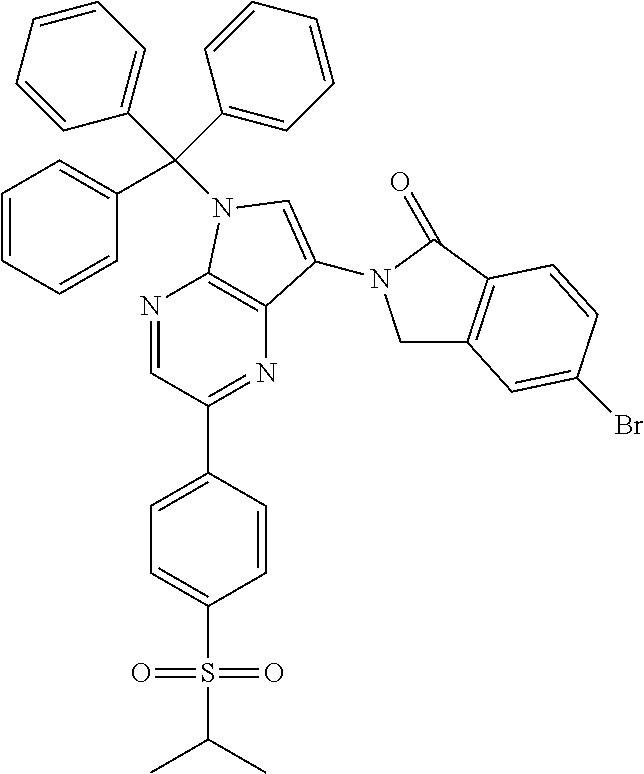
N1=CC(C2=CC=C(S(=O)(=O)C(C)C)C=C2)=NC2=C1N(C(C1=CC=CC=C1)(C1=CC=CC=C1)C1=CC=CC=C1)C=C2N1CC2=C(C1=O)C=CC(Br)=C2
